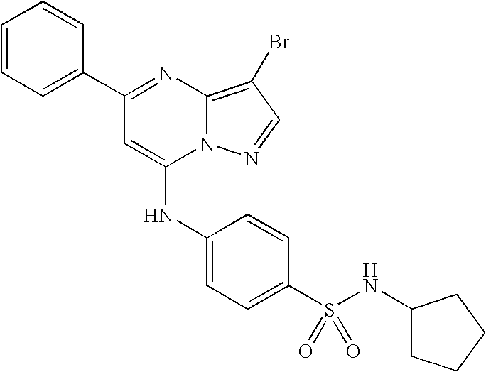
C1=C(C2=NC3=C(Br)C=NN3C(NC3=CC=C(S(=O)(=O)NC4CCCC4)C=C3)=C2)C=CC=C1
